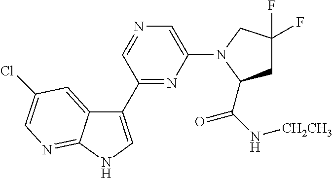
C1(C2=CNC3=NC=C(Cl)C=C23)=NC(N2CC(F)(F)CC2C(N[CH2CH3])=O)=CN=C1
